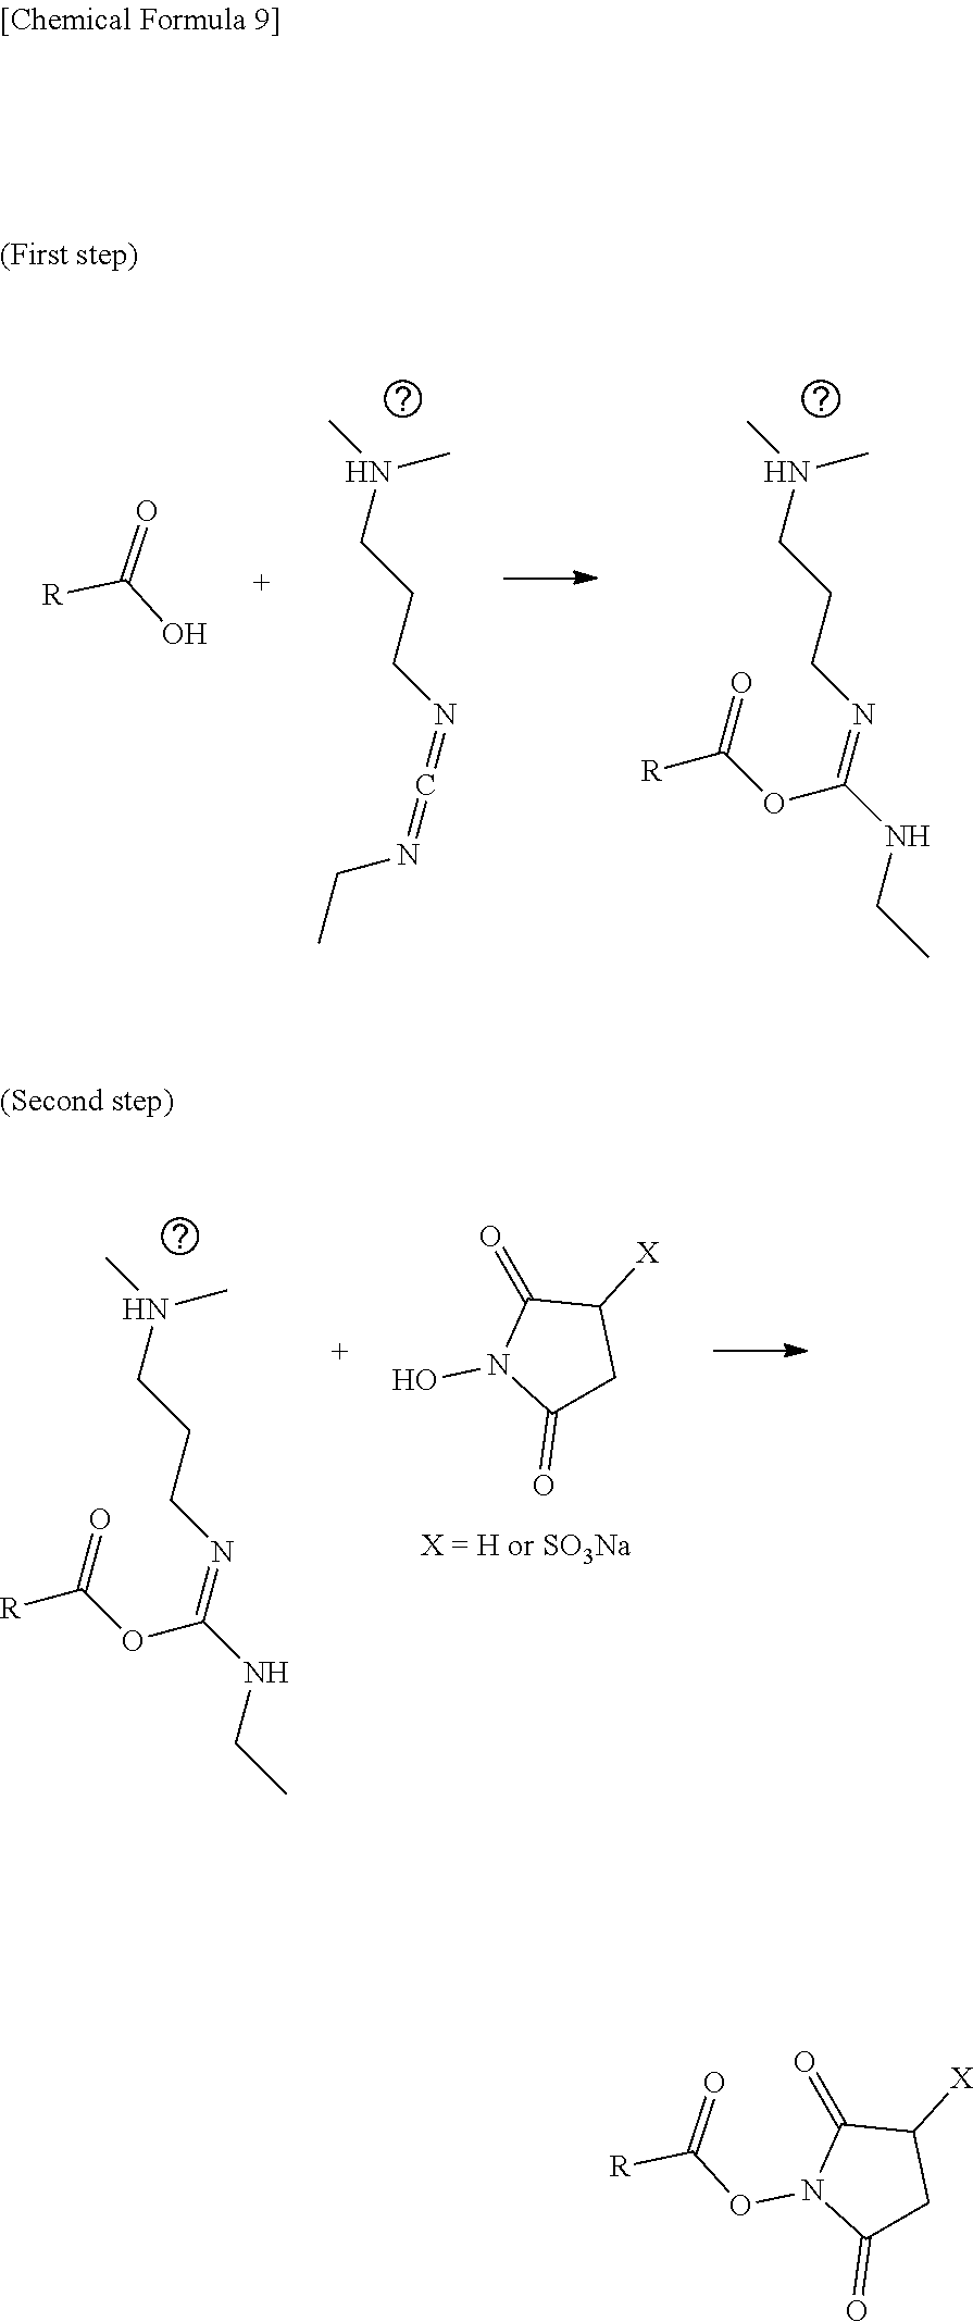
C1(=O)CC([X])C(=O)N1OC([R])=O.N(CCCN=C(NCC)OC([R])=O)(C)C.N(CCCN=C=NCC)(C)C.OC([R])=O.N(CCCN=C(NCC)OC([R])=O)(C)C.[X = H or SO3Na].C1(=O)CC([X])C(=O)N1O
